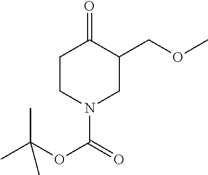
C1CN(C(=O)OC(C)(C)C)CC(COC)C1=O
